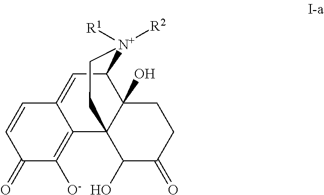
C12=CC3C4(O)C(C1=C([O-])C(=O)C=C2)(C(O)C(=O)CC4)CC[N+]3([R1])[R2]
